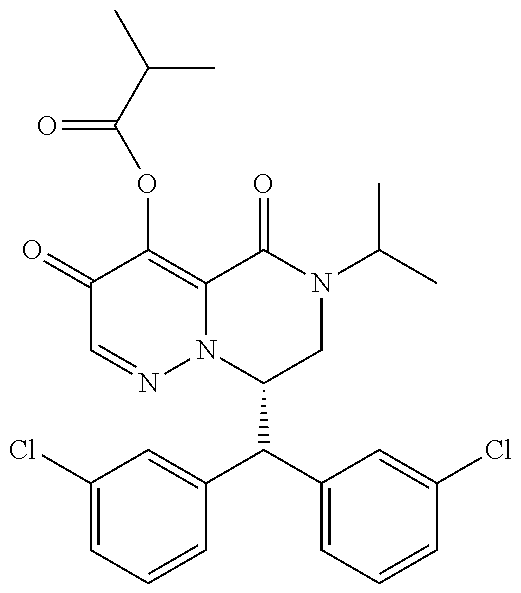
C1(C(C2=CC=CC(Cl)=C2)C2=CC(Cl)=CC=C2)CN(C(C)C)C(=O)C2=C(OC(C(C)C)=O)C(=O)C=NN12
